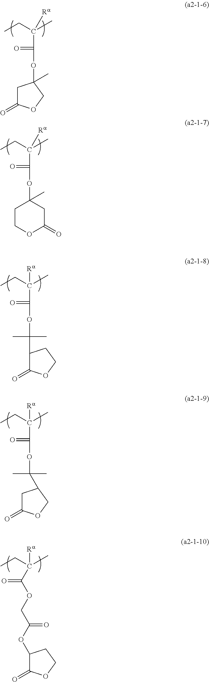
C1C(=O)OCC1(OC(C(CC)(C)[Ra])=O)C.O(C(C(CC)(C)[Ra])=O)C1(C)CCOC(=O)C1.C1(C(OC(C(CC)(C)[Ra])=O)(C)C)C(=O)OCC1.C1C(=O)OCC1C(OC(C(CC)(C)[Ra])=O)(C)C.C1(=O)OCCC1OC(COC(C(CC)(C)[Ra])=O)=O
